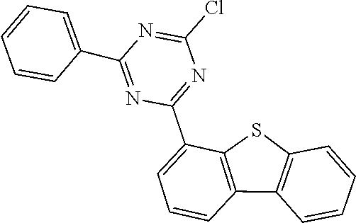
C1=CC=CC2=C1SC1=C2C=CC=C1C1=NC(Cl)=NC(C2=CC=CC=C2)=N1
